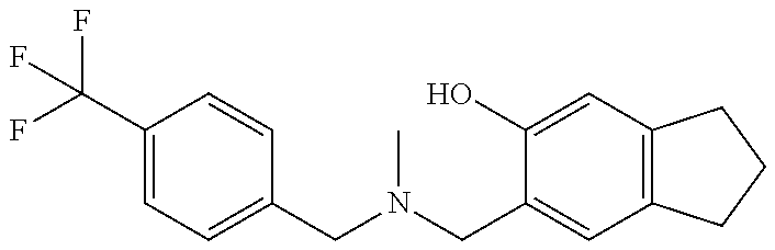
C1(C(F)(F)F)=CC=C(CN(C)CC2=CC3=C(C=C2O)CCC3)C=C1
